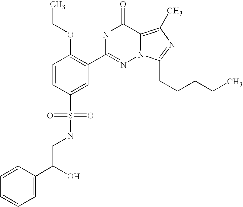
C1=CC(S(NCC(C2=CC=CC=C2)O)(=O)=O)=CC(C2=NN3C(=C(C)N=C3CCCCC)C(=O)N2)=C1OCC
